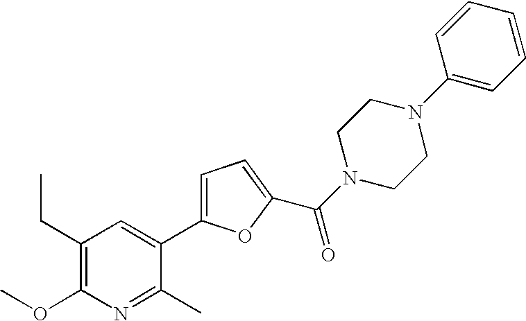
C1(CC)=C(OC)N=C(C)C(C2=CC=C(C(N3CCN(C4=CC=CC=C4)CC3)=O)O2)=C1
